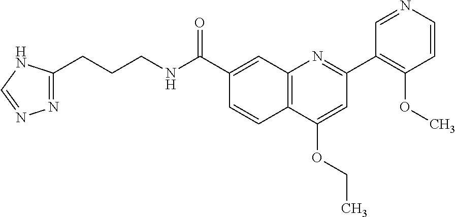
C1(C(NCCCC2=NN=CN2)=O)=CC2=C(C=C1)C(OCC)=CC(C1=C(OC)C=CN=C1)=N2
